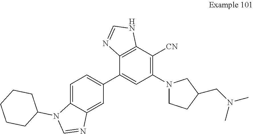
C12=C(C(C3=CC=C4C(=C3)N=CN4C3CCCCC3)=CC(N3CCC(CN(C)C)C3)=C1[CN])N=CN2
